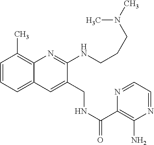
C1=CC=C2C(=C1C)N=C(NCCCN(C)C)C(CNC(C1=C(N)N=CC=N1)=O)=C2
